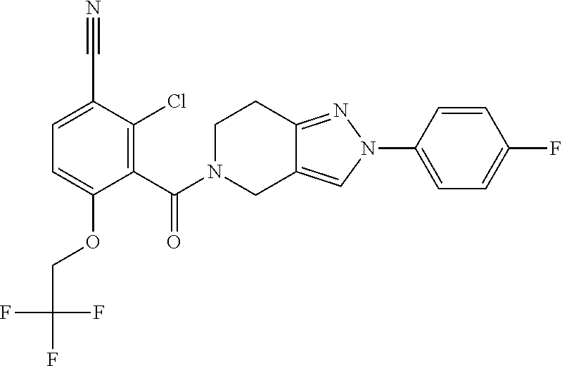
C1(F)=CC=C(N2N=C3C(=C2)CN(C(=O)C2=C(Cl)C(C#N)=CC=C2OCC(F)(F)F)CC3)C=C1
